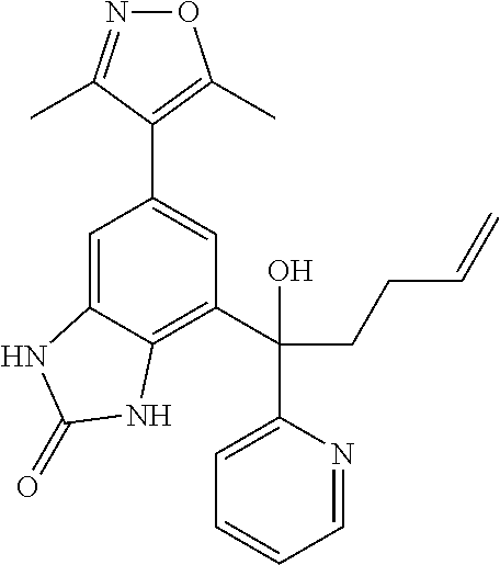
O1N=C(C)C(C2=CC(C(CCC=C)(O)C3=CC=CC=N3)=C3C(=C2)NC(=O)N3)=C1C
